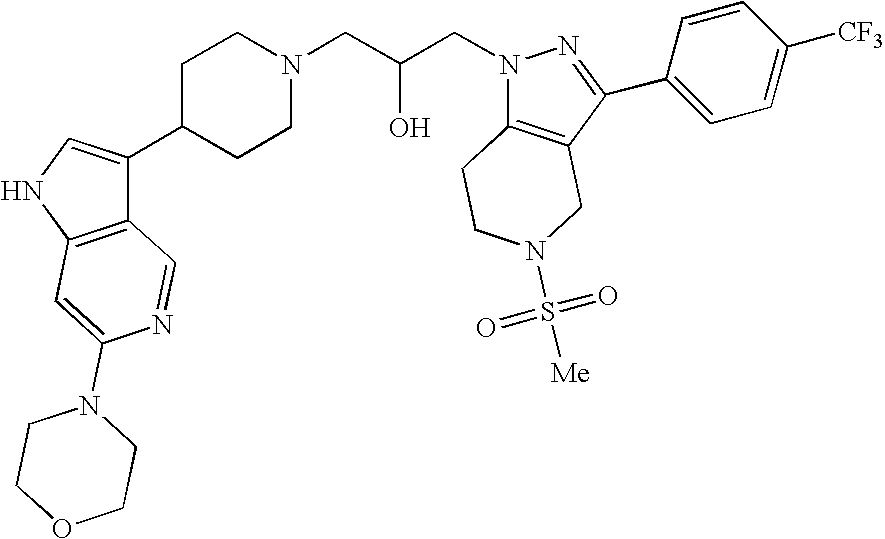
C1C(C2=CNC3=C2C=NC(N2CCOCC2)=C3)CCN(CC(CN2C3=C(C(C4=CC=C([CF3])C=C4)=N2)CN(S(=O)(=O)[Me])CC3)O)C1
